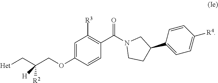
C1=C(OCC(C[Het])([R2])[H])C=CC(C(N2CCC(C3=CC=C([R4])C=C3)C2)=O)=C1[R3]
